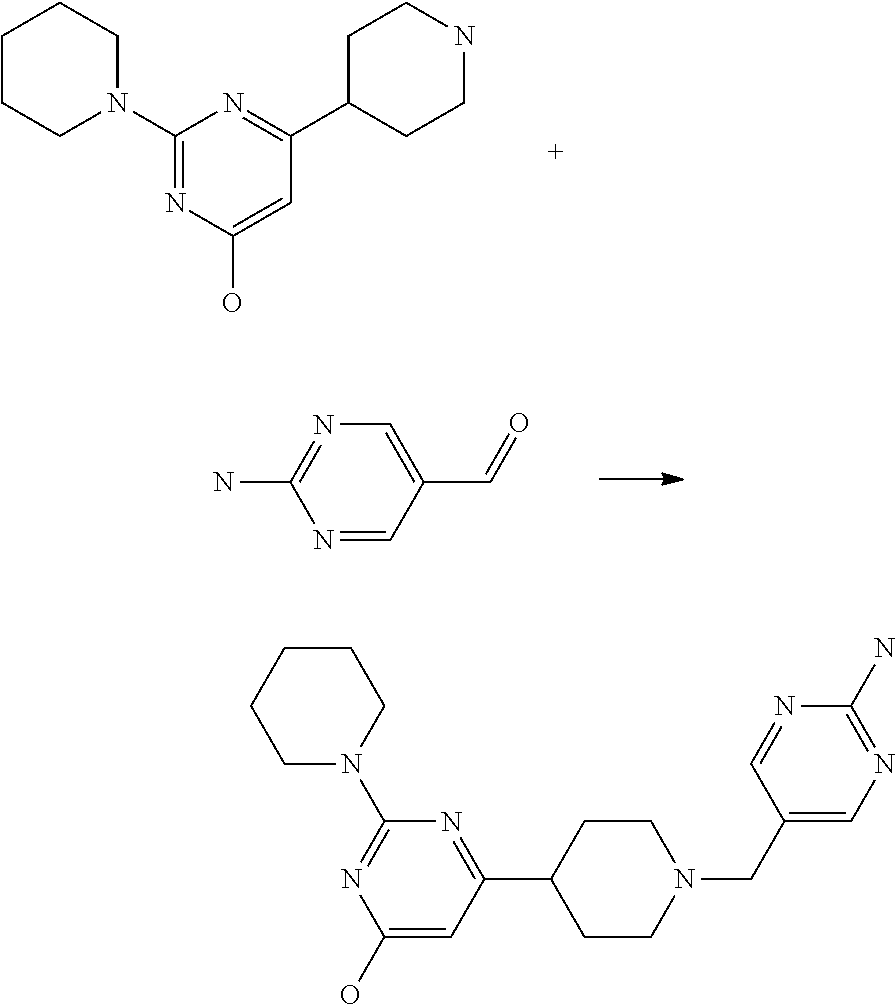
C1(N2CCCCC2)=NC(O)=CC(C2CCNCC2)=N1.N1=CC(C=O)=CN=C1N.C1(O)=CC(C2CCN(CC3=CN=C(N)N=C3)CC2)=NC(N2CCCCC2)=N1
